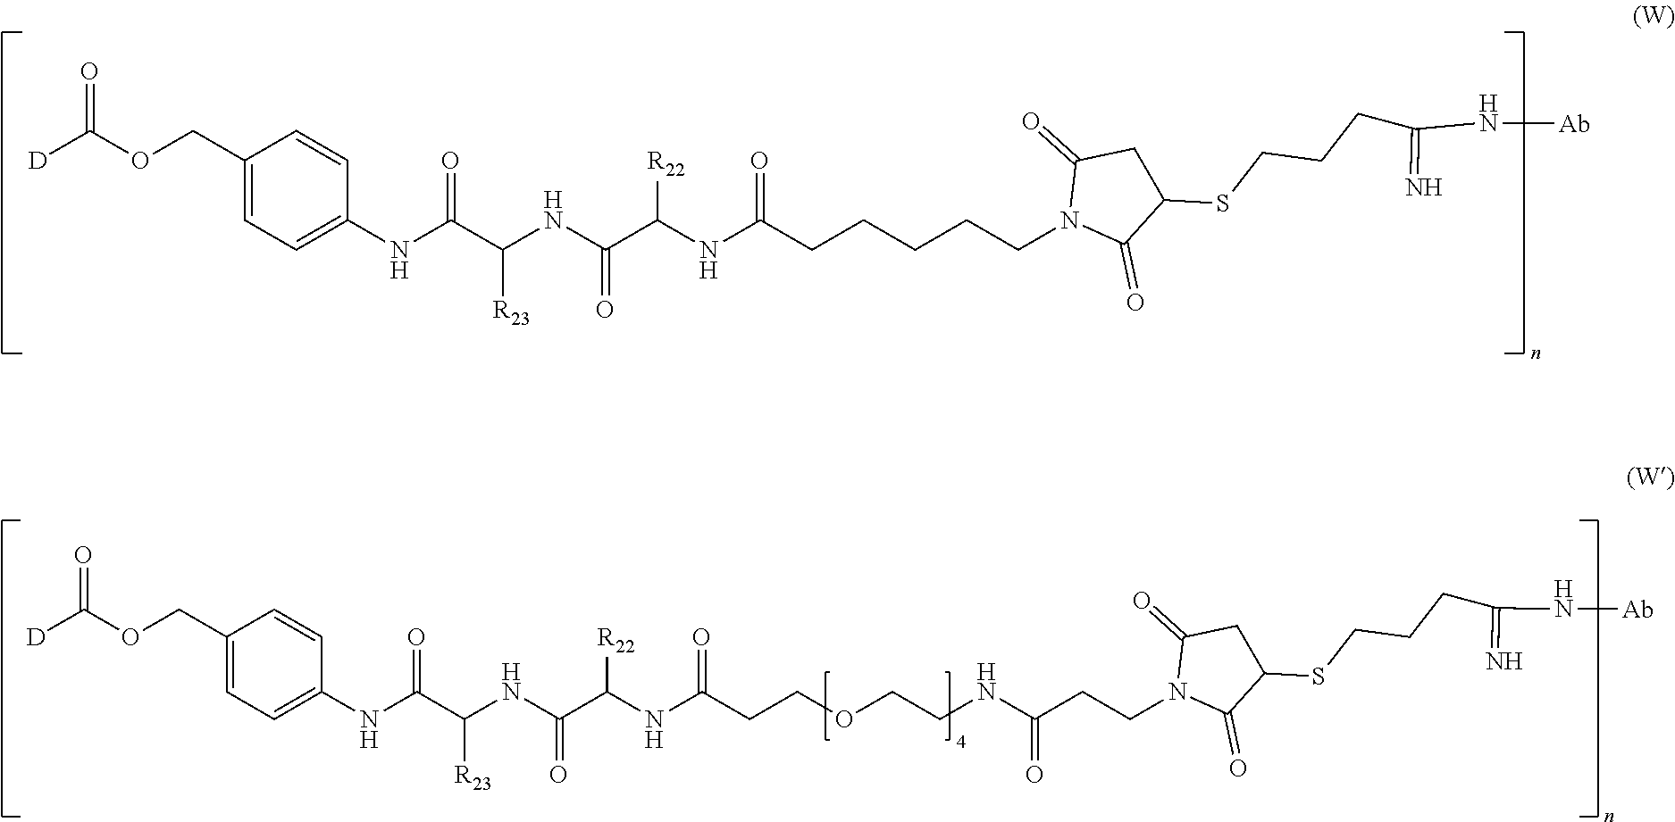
[D]C(OCC1=CC=C(NC(C([R23])NC(=O)C(NC(CCCCCN2C(=O)C(SCCCC(=N)N[Ab])CC2=O)=O)[R22])=O)C=C1)=O.[D]C(OCC1=CC=C(NC(C([R23])NC(=O)C(NC(CCOCCNC(=O)CCN2C(=O)C(SCCCC(=N)N[Ab])CC2=O)=O)[R22])=O)C=C1)=O
